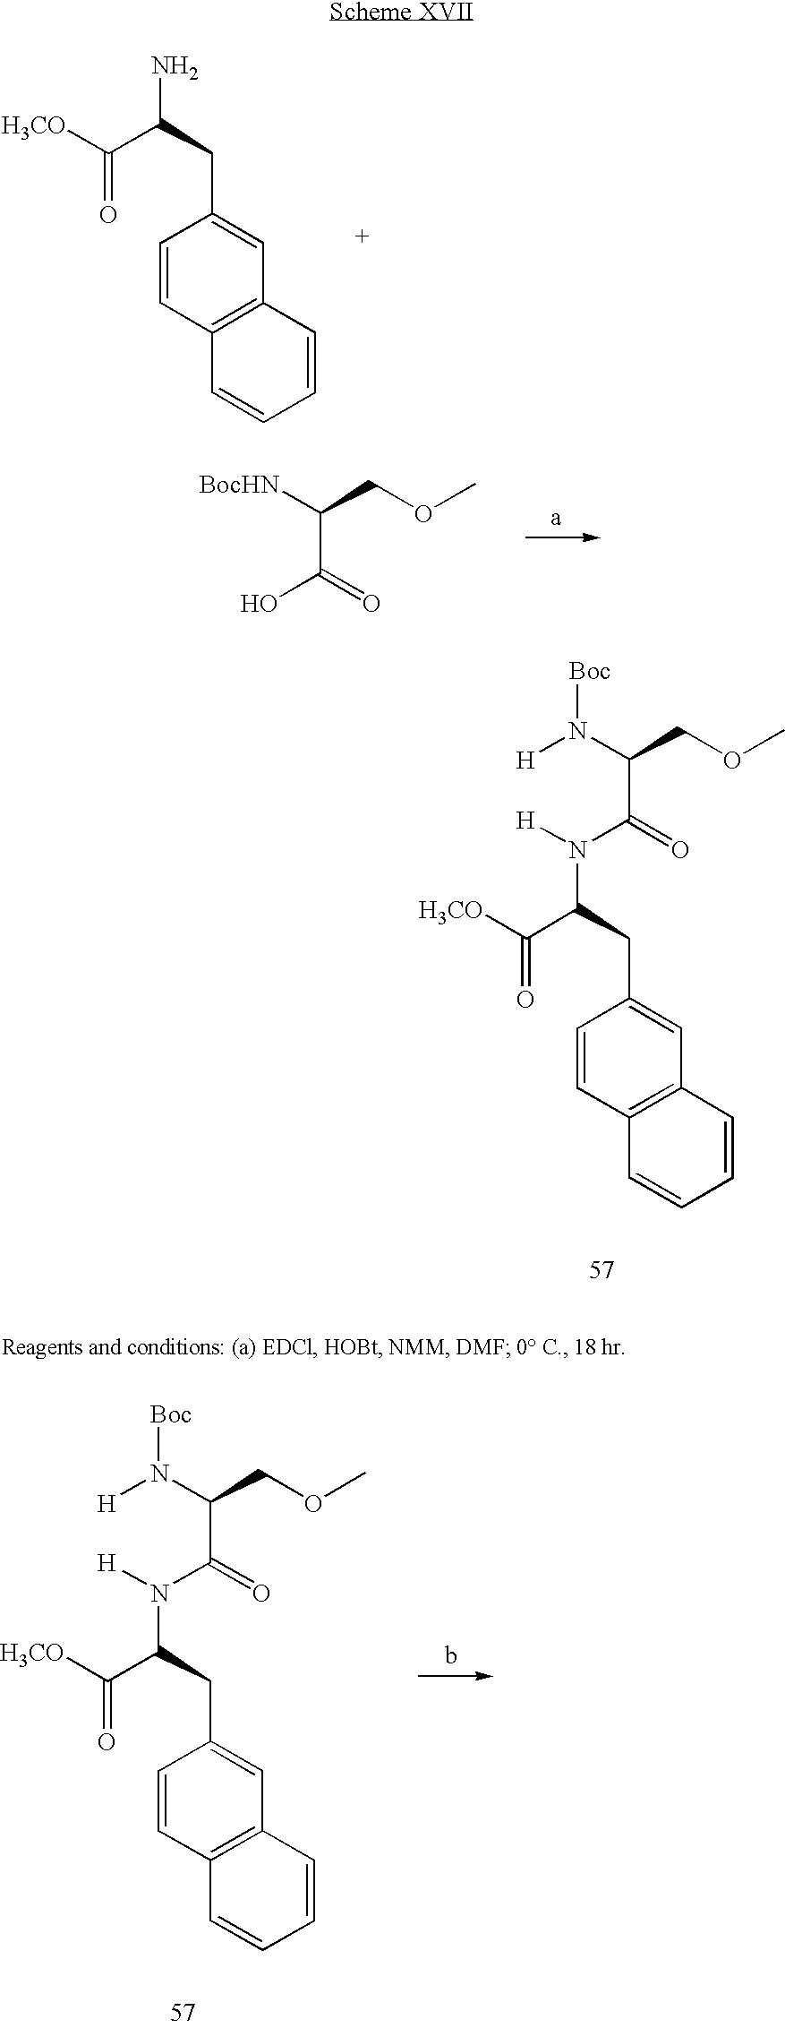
C1=CC2=C(C=C1CC(N)C([H3CO])=O)C=CC=C2.O(CC([BocHN])C(O)=O)C.C1=CC2=C(C=C1CC(C([H3CO])=O)N(C(C(COC)N([H])[Boc])=O)[H])C=CC=C2.C1=CC2=C(C=C1CC(C([H3CO])=O)N(C(C(COC)N([H])[Boc])=O)[H])C=CC=C2.b
